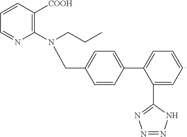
C1(C2=CC=CC=C2C2=NN=NN2)=CC=C(CN(C2=C([COOH])C=CC=N2)CCC)C=C1
